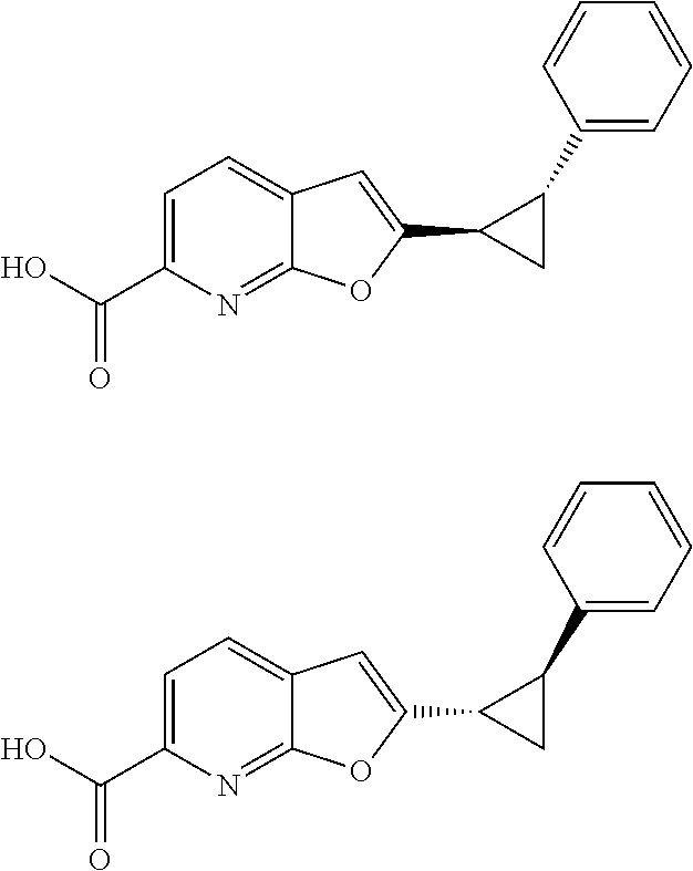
C1=C(C(O)=O)N=C2C(=C1)C=C(C1CC1C1=CC=CC=C1)O2.C1=C(C(O)=O)N=C2C(=C1)C=C(C1CC1C1=CC=CC=C1)O2
